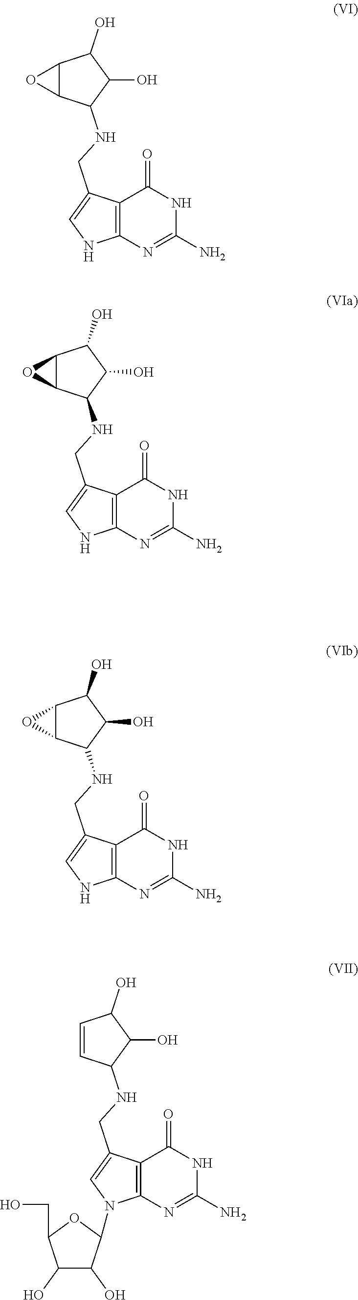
C12C(C(NCC3=CNC4=C3C(=O)NC(N)=N4)C(O)C1O)O2.C12C(C(NCC3=CNC4=C3C(=O)NC(N)=N4)C(O)C1O)O2.C12C(C(NCC3=CNC4=C3C(=O)NC(N)=N4)C(O)C1O)O2.C1=CC(NCC2=CN(C3C(O)C(O)C(CO)O3)C3=C2C(=O)NC(N)=N3)C(O)C1O
